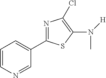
C1=CN=CC(C2=NC(Cl)=C(N(C)[H])S2)=C1
